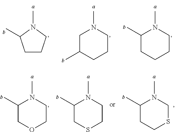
C1CCN(C)C1C.C1C(C)CCCN1C.C1(C)CCCCN1C.C1(C)COCCN1C.C1(C)CSCCN1C.C1(C)CCSCN1C
